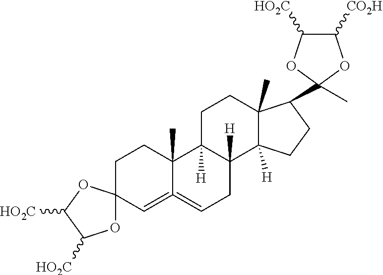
C1=C2=CCC3([H])C([H])(C2(C)CCC12OC([HO2C])C([HO2C])O2)CCC1(C)C3([H])CCC1C1(C)OC([HO2C])C([CO2H])O1
